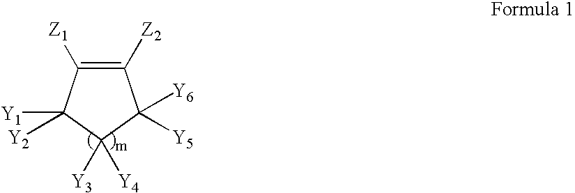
C1([Z2])=C([Z1])C([Y1])([Y2])C([Y3])([Y4])C1([Y6])[Y5]
